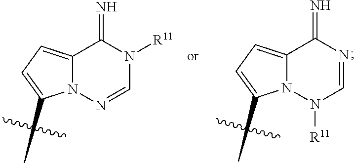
C1(C)=CC=C2N1N=CN([R11])C2=N.C1(C)=CC=C2N1N([R11])C=NC2=N
